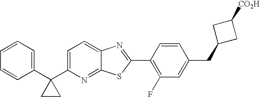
C1=CC=C(C2(C3=CC=C4C(=N3)SC(C3=C(F)C=C(CC5CC([CO2H])C5)C=C3)=N4)CC2)C=C1
